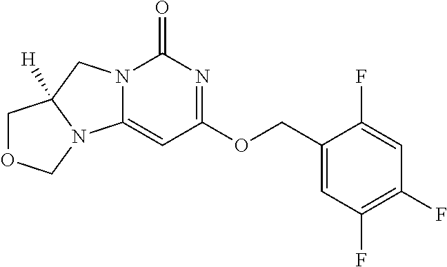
N12C(=CC(OCC3=CC(F)=C(F)C=C3F)=NC1=O)N1C([H])(C2)COC1
